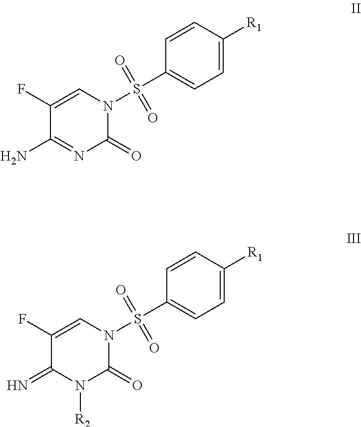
C1(N)=NC(=O)N(S(C2=CC=C([R1])C=C2)(=O)=O)C=C1F.C1(=N)N([R2])C(=O)N(S(C2=CC=C([R1])C=C2)(=O)=O)C=C1F
